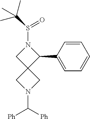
C12(CN(C([Ph])[Ph])C1)C(C1=CC=CC=C1)N(S(C(C)(C)C)=O)C2
